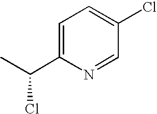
C1=C(C(C)Cl)N=CC(Cl)=C1
